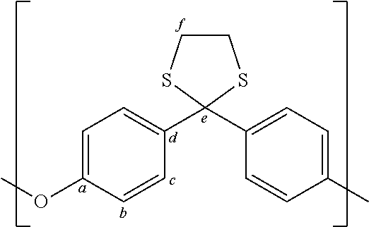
COC1=CC=C(C2(C3=CC=C(C)C=C3)SCCS2)C=C1
